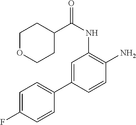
C1=C(C2=CC=C(F)C=C2)C=CC(N)=C1NC(=O)C1CCOCC1
